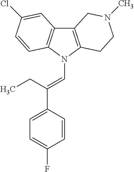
C12=C(N(C=C(C3=CC=C(F)C=C3)CC)C3=C1C=C(Cl)C=C3)CCN(C)C2
